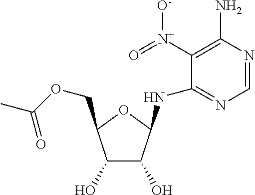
C1=NC(N)=C([N+](=O)[O-])C(NC2C(O)C(O)C(COC(C)=O)O2)=N1
